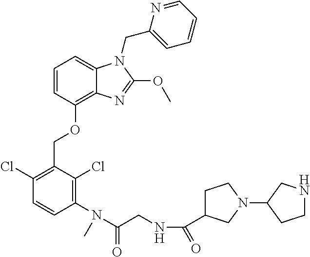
C1(Cl)=C(COC2=C3C(=CC=C2)N(CC2=CC=CC=N2)C(OC)=N3)C(Cl)=C(N(C)C(CNC(=O)C2CCN(C3CCNC3)C2)=O)C=C1
